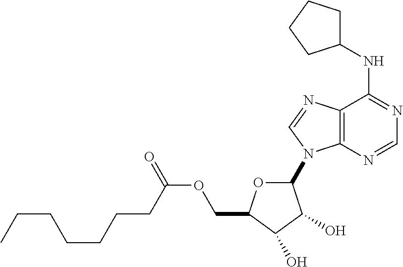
C12=C(N=CN=C1NC1CCCC1)N(C1OC(COC(=O)CCCCCCC)C(O)C1O)C=N2
